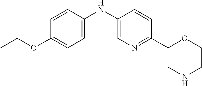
C1(OCC)=CC=C(NC2=CN=C(C3CNCCO3)C=C2)C=C1
